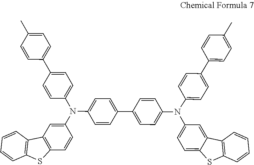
C1=CC(C2=CC=C(N(C3=CC=C(C4=CC=C(N(C5=CC=C6C(=C5)C5=C(C=CC=C5)S6)C5=CC=C(C6=CC=C(C)C=C6)C=C5)C=C4)C=C3)C3=CC4=C(C=C3)SC3=C4C=CC=C3)C=C2)=CC=C1C
